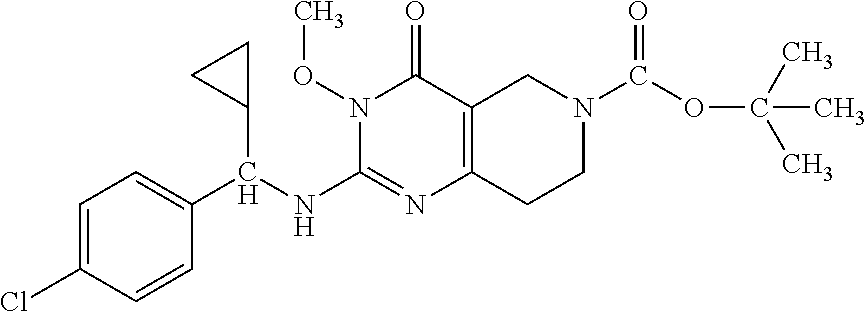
C1=C(Cl)C=CC(C(NC2=NC3=C(C(=O)N2OC)CN(C(OC(C)(C)C)=O)CC3)C2CC2)=C1
